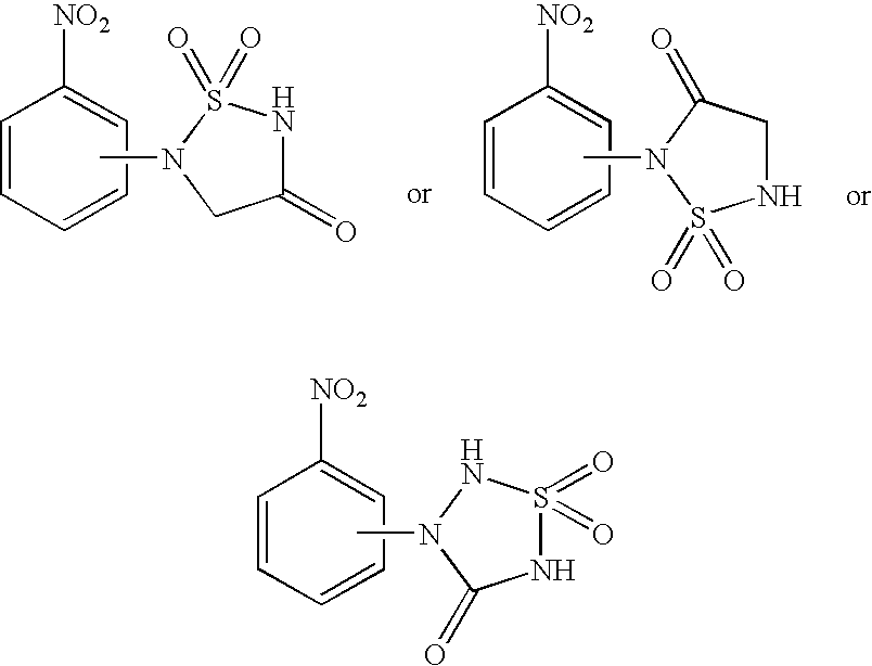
C1=CC=CC=C1[NO2].CN1S(=O)(=O)NC(=O)C1.C1=CC=CC=C1[NO2].CN1C(=O)CNS1(=O)=O.C1=CC=CC=C1[NO2].CN1NS(=O)(=O)NC1=O
